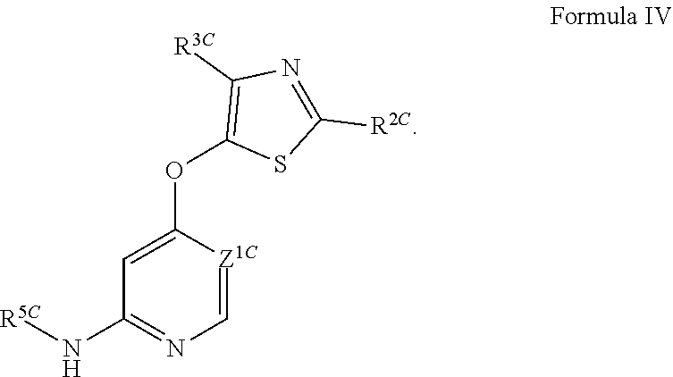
C1([R3C])=C(OC2=CC(N[R5C])=NC=[Z1C]2)SC([R2C])=N1
